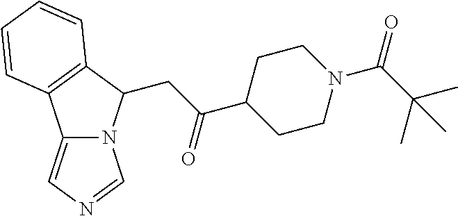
C12=CN=CN1C(CC(=O)C1CCN(C(C(C)(C)C)=O)CC1)C1=C2C=CC=C1
